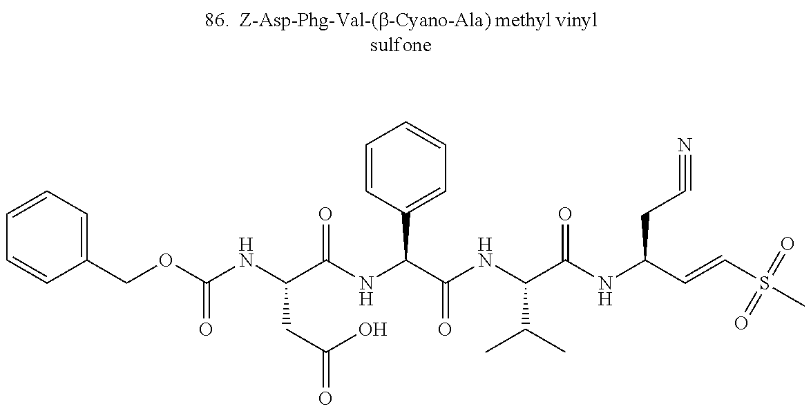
C1=CC=C(COC(NC(C(NC(C(NC(C(NC(C=CS(C)(=O)=O)CC#N)=O)C(C)C)=O)C2=CC=CC=C2)=O)CC(O)=O)=O)C=C1
